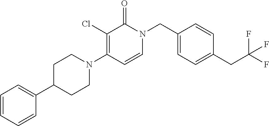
N1(C2=C(Cl)C(=O)N(CC3=CC=C(CC(F)(F)F)C=C3)C=C2)CCC(C2=CC=CC=C2)CC1
